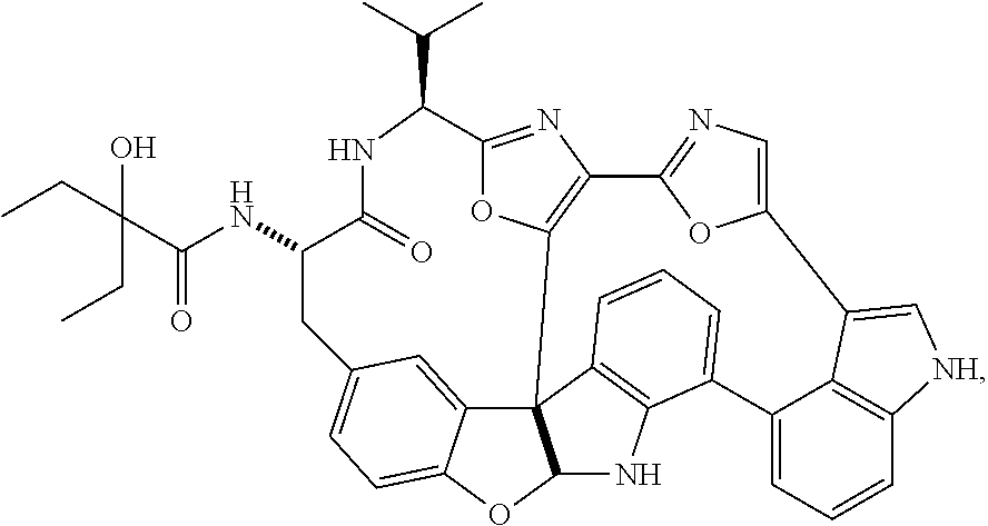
OC(C(=O)NC1C(=O)NC(C(C)C)C2=NC3=C(C45C6=CC(=CC=C6OC4NC4=C5C=CC=C4C4=CC=CC5=C4C(=C[NH]5)C4=CN=C3O4)C1)O2)(CC)CC
